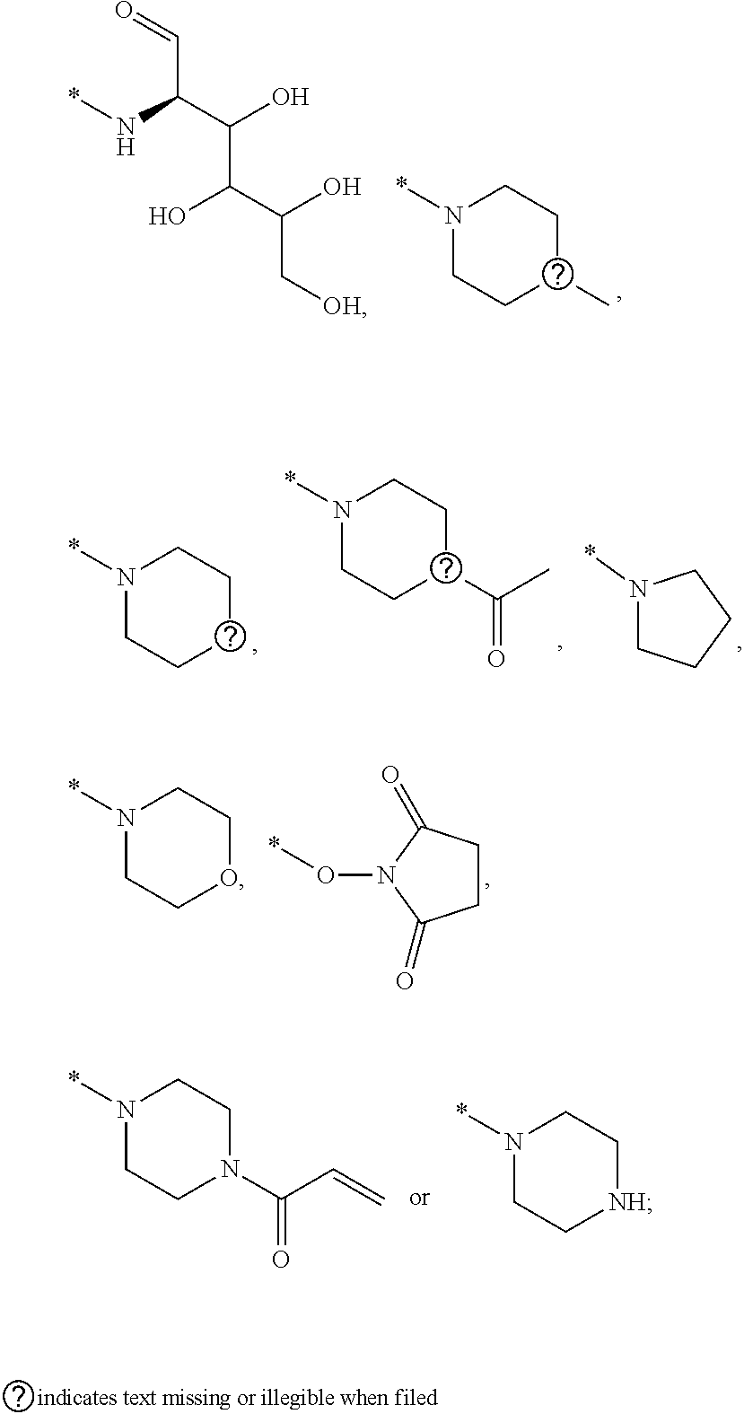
N1(*)CCC(C)CC1.N(C(C(C(O)C(C[OH])O)O)C=O)*.N1(*)CCCCC1.N1(*)CCC(C(C)=O)CC1.N1(*)CCCC1.N1(*)CCOCC1.C1CC(=O)N(O*)C1=O.N1(*)CCN(C(C=C)=O)CC1.N1(*)CC[NH]CC1
